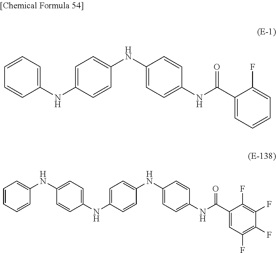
C1(NC2=CC=C(NC3=CC=C(NC(C4=CC=CC=C4F)=O)C=C3)C=C2)=CC=CC=C1.C1(NC2=CC=C(NC3=CC=C(NC4=CC=C(NC(C5=CC(F)=C(F)C(F)=C5F)=O)C=C4)C=C3)C=C2)=CC=CC=C1
